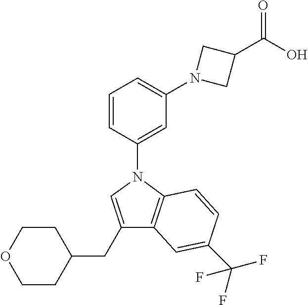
C1=CC(N2C=C(CC3CCOCC3)C3=C2C=CC(C(F)(F)F)=C3)=CC(N2CC(C(O)=O)C2)=C1
